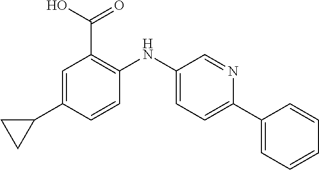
C1=C(C2CC2)C=CC(NC2=CC=C(C3=CC=CC=C3)N=C2)=C1C(O)=O
